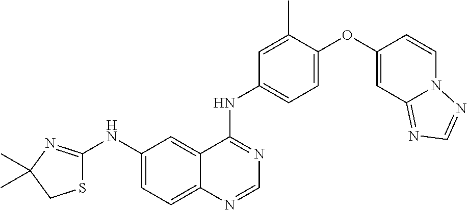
C12=CC=C(NC3=NC(C)(C)CS3)C=C1C(NC1=CC=C(OC3=CC4=NC=NN4C=C3)C(C)=C1)=NC=N2
